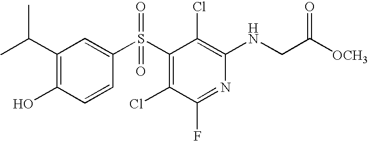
C(C1=C(O)C=CC(S(C2=C(Cl)C(F)=NC(NCC([OCH3])=O)=C2Cl)(=O)=O)=C1)(C)C
